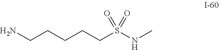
C(CCCCS(=O)(=O)NC)N
